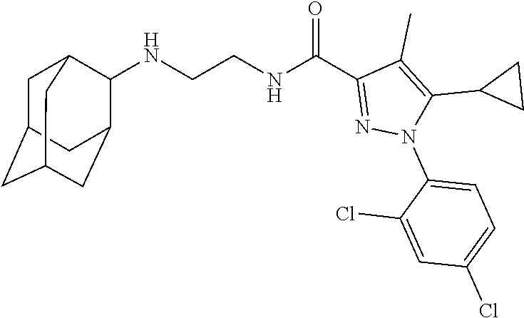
N(CCNC(C1=NN(C2=CC=C(Cl)C=C2Cl)C(C2CC2)=C1C)=O)C1C2CC3CC(CC1C3)C2
